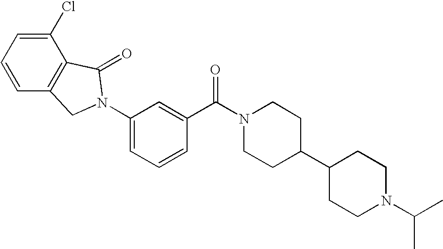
C1=C(N2CC3=C(C(Cl)=CC=C3)C2=O)C=C(C(N2CCC(C3CCN(C(C)C)CC3)CC2)=O)C=C1
